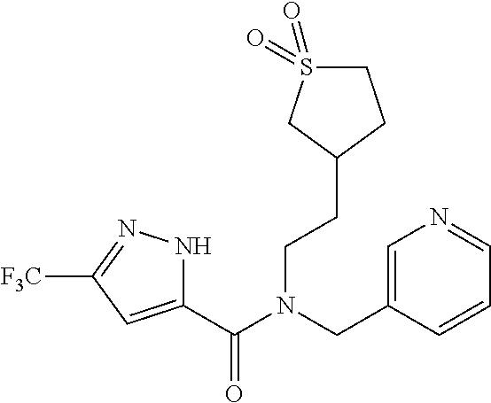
C1(C(N(CC2=CN=CC=C2)CCC2CCS(=O)(=O)C2)=O)=CC([F3C])=NN1
